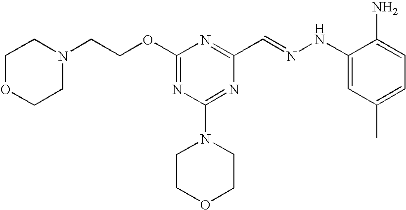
C(COC1=NC(N2CCOCC2)=NC(C=NNC2=CC(C)=CC=C2N)=N1)N1CCOCC1
